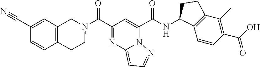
C(C1=NC2=CC=NN2C(C(NC2C3=C(C(C)=C(C(O)=O)C=C3)CC2)=O)=C1)(=O)N1CC2=C(CC1)C=CC(C#N)=C2
